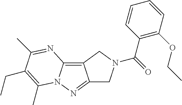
C12=NN3C(=C1CN(C(C1=C(OCC)C=CC=C1)=O)C2)N=C(C)C(CC)=C3C
